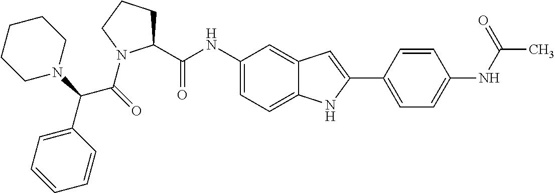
C1=CC=C(C(C(=O)N2C(C(=O)NC3=CC=C4C(=C3)C=C(C3=CC=C(NC(=O)C)C=C3)N4)CCC2)N2CCCCC2)C=C1
